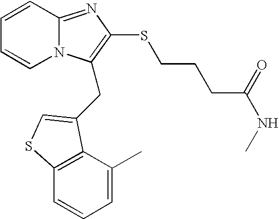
C1=CC2=NC(SCCCC(NC)=O)=C(CC3=CSC4=C3C(C)=CC=C4)N2C=C1
